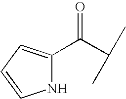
N1C(C(C(C)C)=O)=CC=C1
